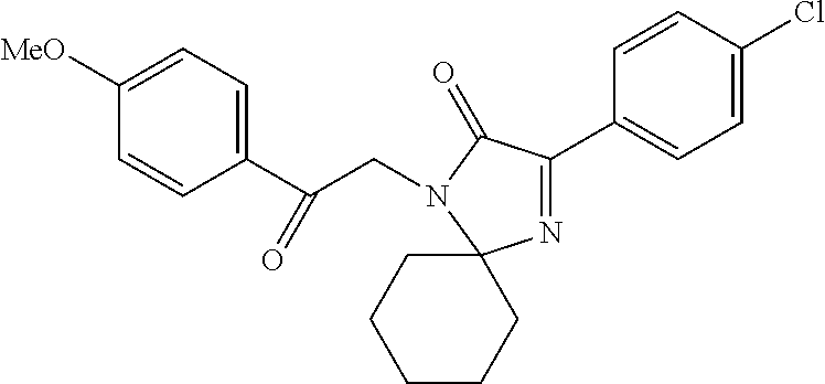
C1([MeO])=CC=C(C(CN2C(=O)C(C3=CC=C(Cl)C=C3)=NC23CCCCC3)=O)C=C1
